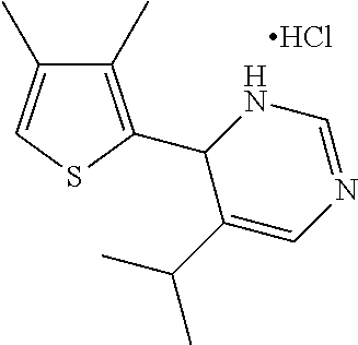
C1(C)=C(C2C(C(C)C)=CN=CN2)SC=C1C.Cl
